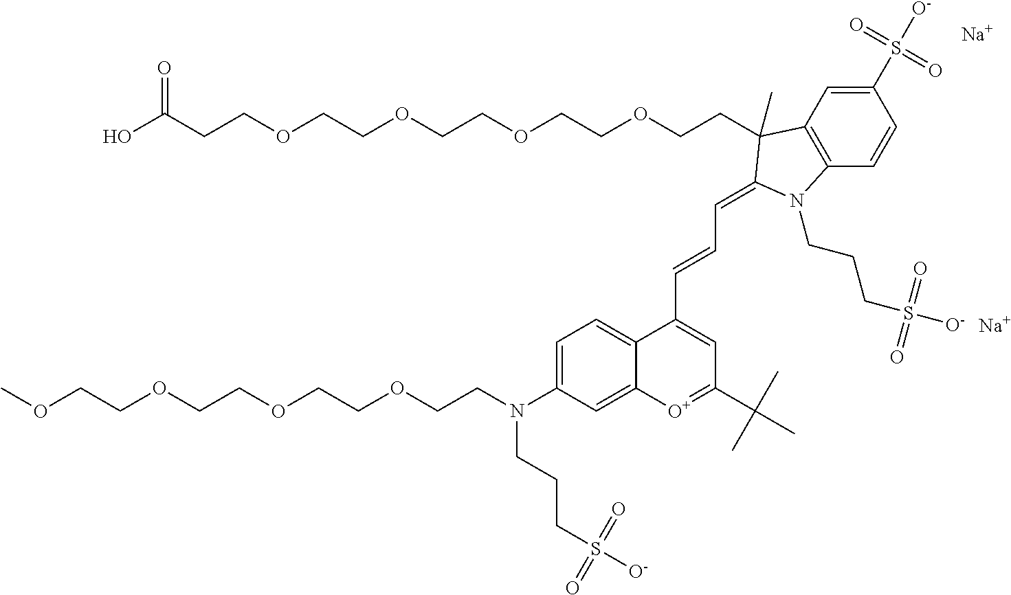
COCCOCCOCCOCCN(C1=CC=C2C(=C1)[O+]=C(C(C)(C)C)C=C2C=CC=C1C(C)(CCOCCOCCOCCOCCC(O)=O)C2=C(C=CC(S([O-])(=O)=O)=C2)N1CCCS([O-])(=O)=O)CCCS([O-])(=O)=O.[Na].[Na]
